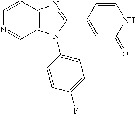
C12=C(C=CN=C1)N=C(C1=CC(=O)NC=C1)N2C1=CC=C(F)C=C1
